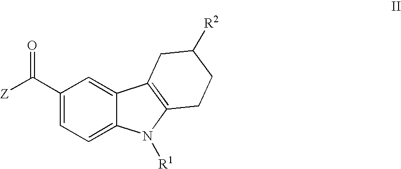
C1(C([Z])=O)=CC=C2C(=C1)C1=C(N2[R1])CCC([R2])C1
